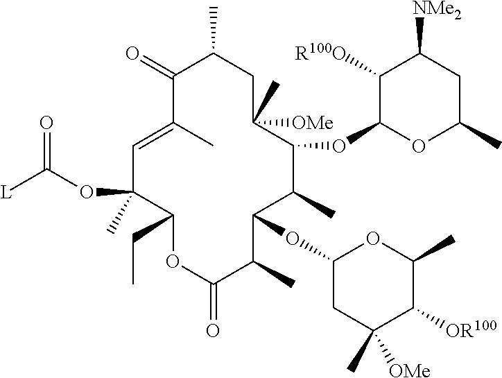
C1=C(C)C(=O)C(C)CC([OMe])(C)C(OC2C([R100O])C([NMe2])CC(C)O2)C(C)C(OC2CC(C)([OMe])C([OR100])C(C)O2)C(C)C(=O)OC(CC)C1(OC([L])=O)C
